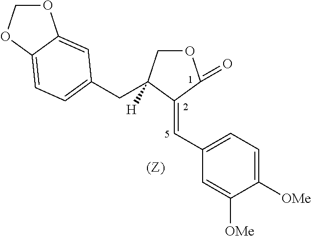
O1COC2=CC=C(CC3([H])COC(=O)C3=CC3=CC=C([OMe])C([OMe])=C3)C=C12
